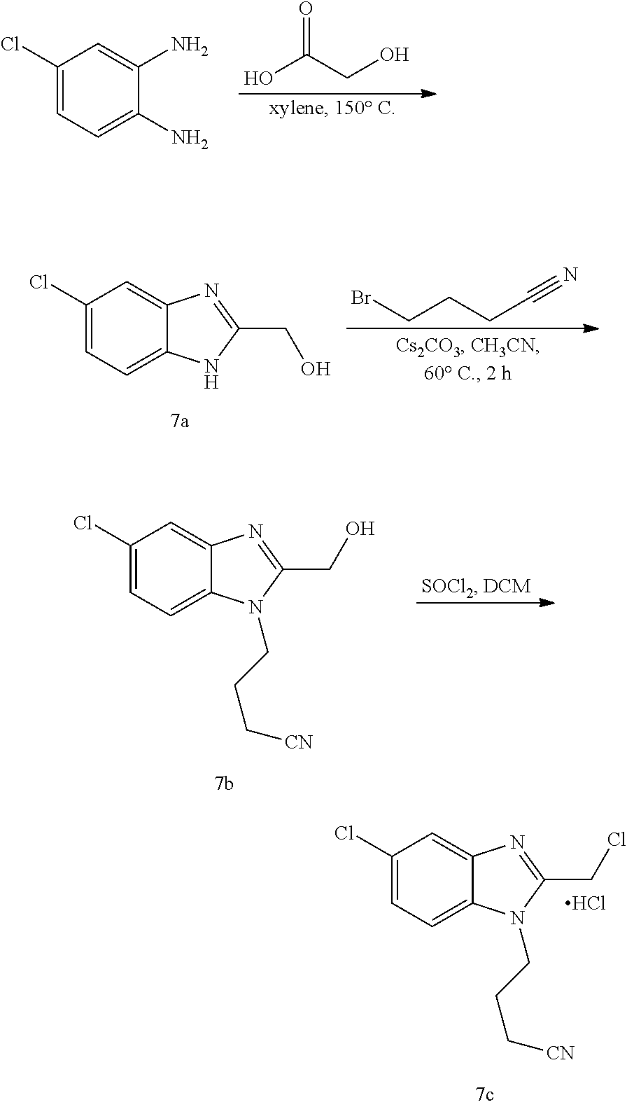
C1(Cl)=CC=C(N)C(N)=C1.OC(CO)=O.C1(Cl)=CC=C2C(=C1)N=C(CO)N2.BrCCCC#N.C1(Cl)=CC=C2C(=C1)N=C(CO)N2CCC[CN].C1(Cl)=CC=C2C(=C1)N=C(CCl)N2CCC[CN].Cl
